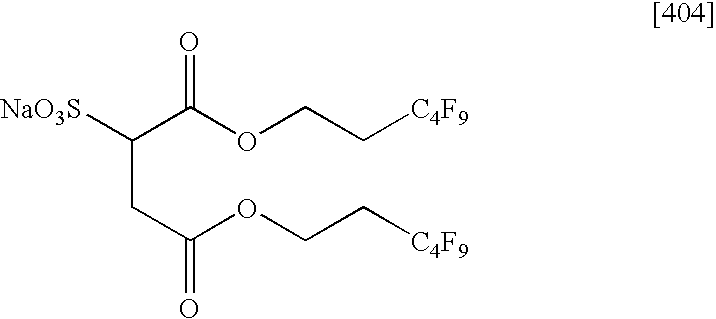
C(CC(OCC[C4F9])=O)(C(OCC[C4F9])=O)[NaO3S]
